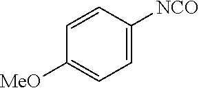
C1=C([NCO])C=CC([MeO])=C1
